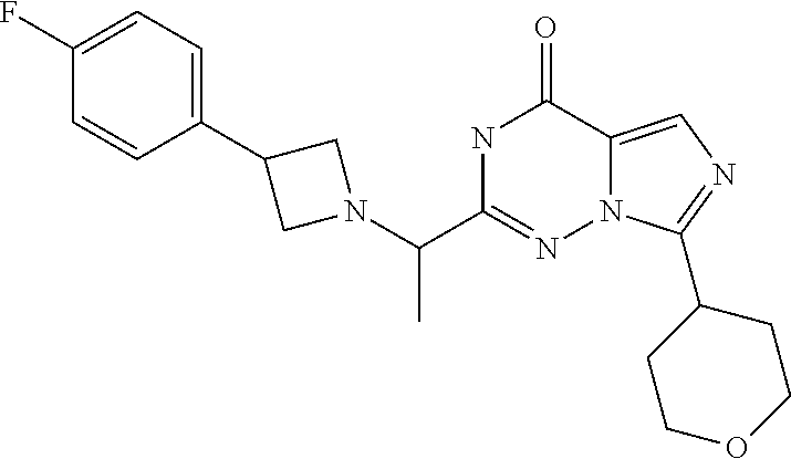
N1C(C(N2CC(C3=CC=C(F)C=C3)C2)C)=NN2C(=CN=C2C2CCOCC2)C1=O
